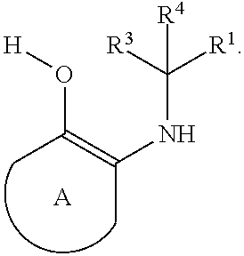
O(C(=C(NC([R1])([R3])[R4])C)C)[H].[A]
